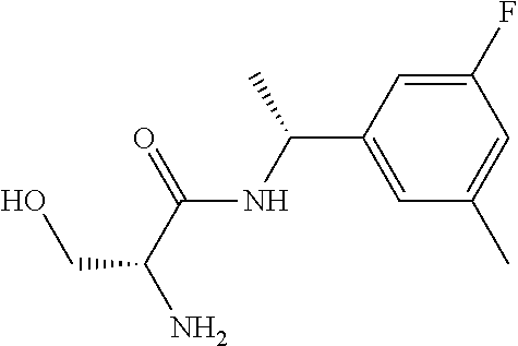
C1=C(F)C=C(C)C=C1C(NC(C(N)CO)=O)C
